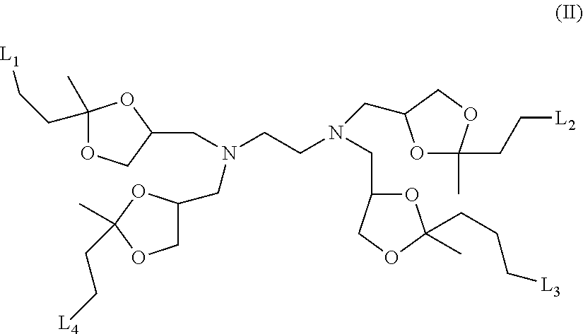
O1C(CN(CC2OC(CC[L2])(C)OC2)CCN(CC2OC(CC[L1])(C)OC2)CC2COC(C)(CC[L4])O2)COC1(CCC[L3])C
